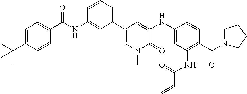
C1=C(C(C)(C)C)C=CC(C(NC2=C(C)C(C3=CN(C)C(=O)C(NC4=CC(NC(C=C)=O)=C(C(N5CCCC5)=O)C=C4)=C3)=CC=C2)=O)=C1
